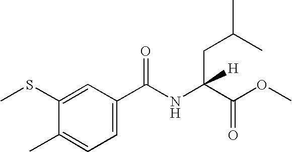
C1(SC)=CC(C(NC(C(OC)=O)(CC(C)C)[H])=O)=CC=C1C
